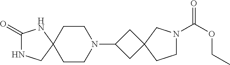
C1(=O)NCC2(N1)CCN(C1CC3(C1)CN(C(OCC)=O)CC3)CC2
